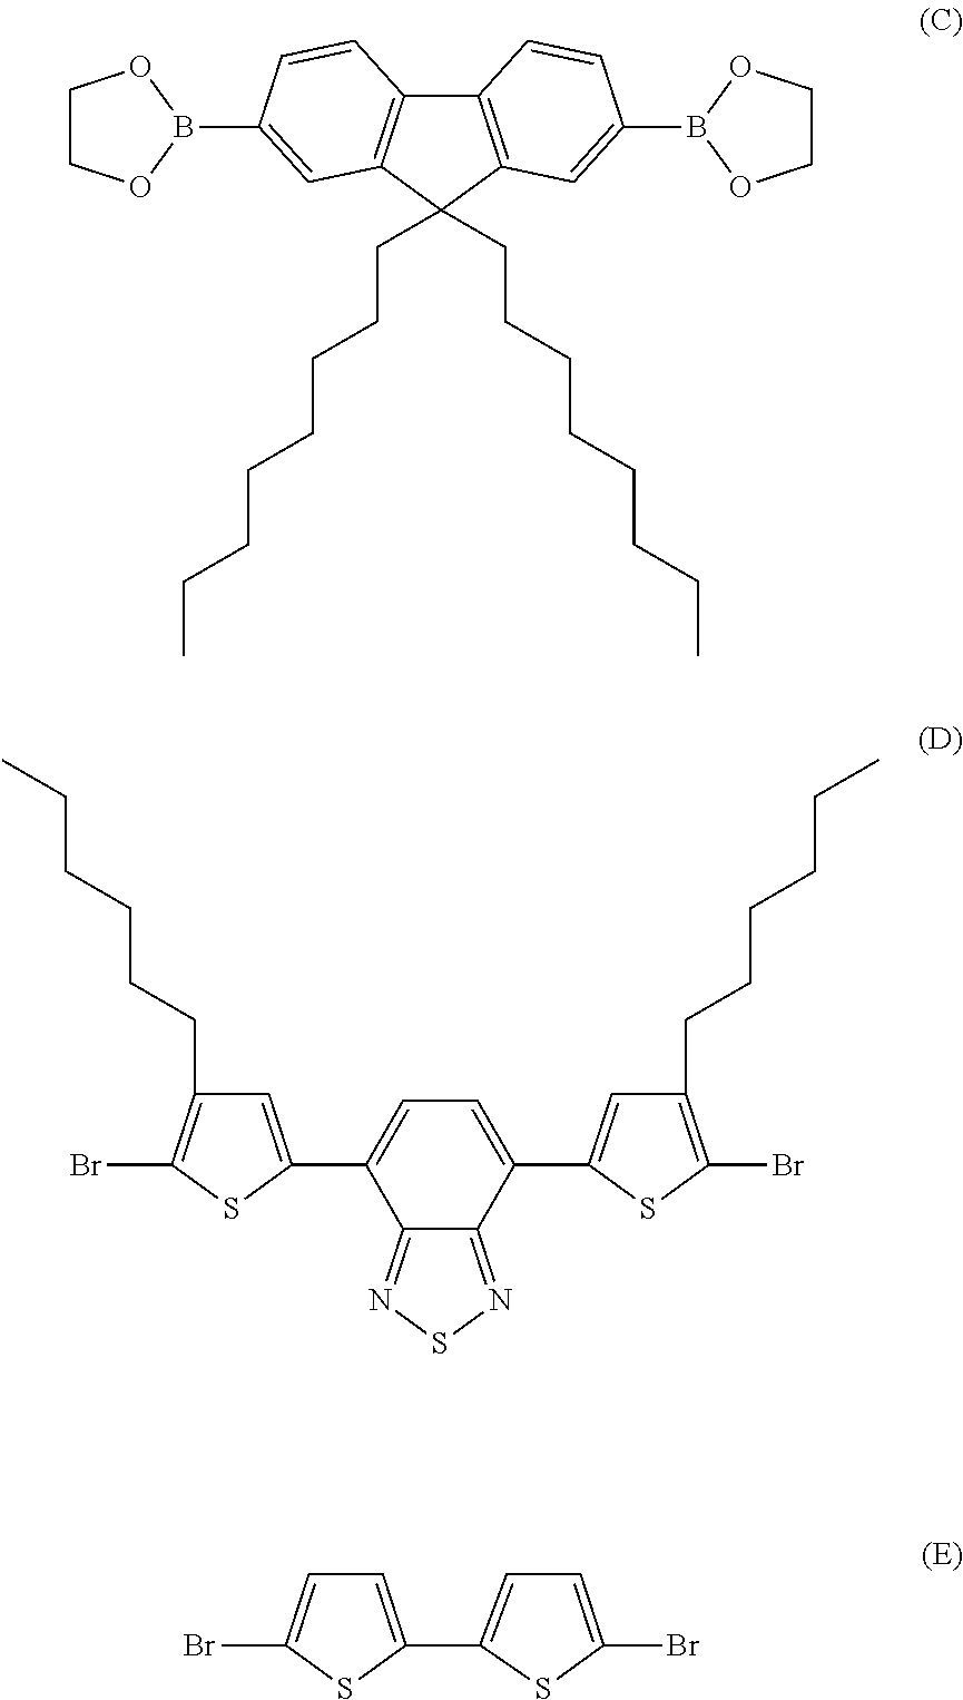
C12=C(C(CCCCCCCC)(CCCCCCCC)C3=C1C=CC(B1OCCO1)=C3)C=C(B1OCCO1)C=C2.C12=NSN=C1C(C1=CC(CCCCCC)=C(Br)S1)=CC=C2C1=CC(CCCCCC)=C(Br)S1.C1=C(C2=CC=C(Br)S2)SC(Br)=C1
